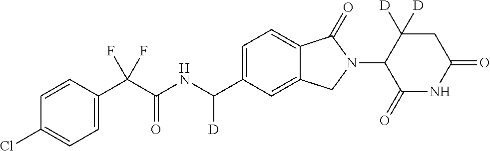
C1=CC(C(C(NC(C2=CC=C3C(=C2)CN(C2C(=O)NC(=O)CC2([D])[D])C3=O)[D])=O)(F)F)=CC=C1Cl
